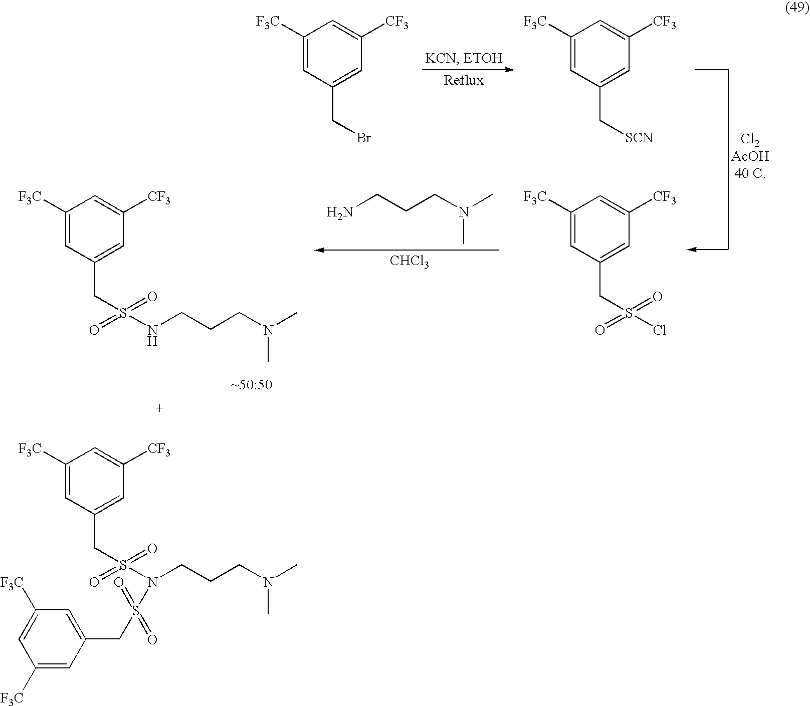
NCCCN(C)C.[CHCl3].C1([F3C])=CC(CBr)=CC([CF3])=C1.C1([F3C])=CC(C[SCN])=CC([CF3])=C1.CCC->C.C1([F3C])=CC(CS(=O)(=O)Cl)=CC([CF3])=C1.C1([F3C])=CC(CS(=O)(=O)NCCCN(C)C)=CC([CF3])=C1.C1([F3C])=CC(CS(=O)(=O)N(CCCN(C)C)S(CC2=CC([F3C])=CC([F3C])=C2)(=O)=O)=CC([CF3])=C1
